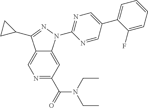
C12=CN=C(C(N(CC)CC)=O)C=C1N(C1=NC=C(C3=CC=CC=C3F)C=N1)N=C2C1CC1
